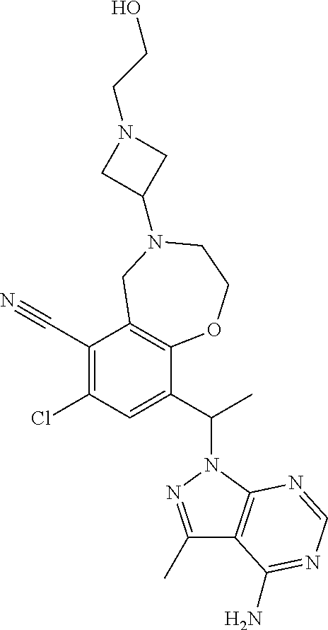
C1(Cl)=C(C#N)C2=C(C(C(C)N3N=C(C)C4=C3N=CN=C4N)=C1)OCCN(C1CN(CCO)C1)C2
